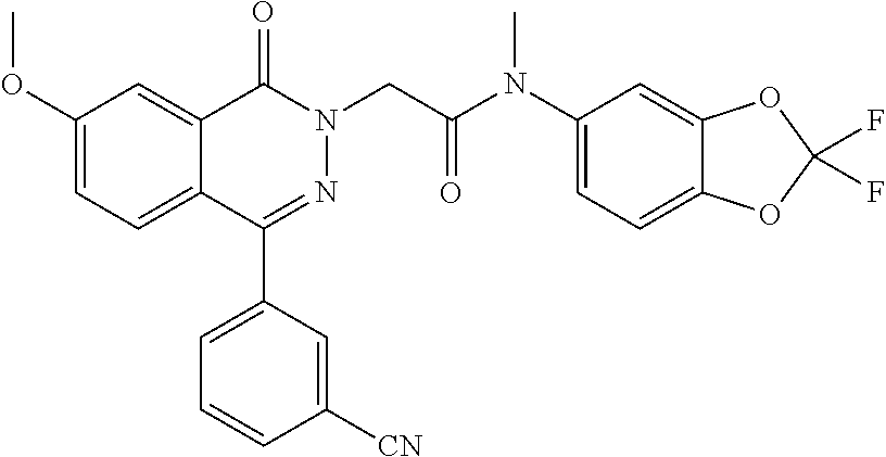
C1(OC)=CC=C2C(=C1)C(=O)N(CC(N(C1=CC=C3C(=C1)OC(F)(F)O3)C)=O)N=C2C1=CC=CC([CN])=C1
